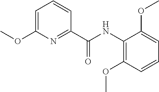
C1=C(OC)N=C(C(NC2=C(OC)C=CC=C2OC)=O)C=C1
